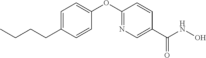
C1=C(CCCC)C=CC(OC2=NC=C(C(NO)=O)C=C2)=C1
